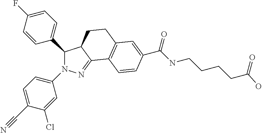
C1(C2=CC=C(F)C=C2)N(C2=CC=C(C#N)C(Cl)=C2)N=C2C1CCC1=C2C=CC(C(=O)NCCCCC(O)=O)=C1
